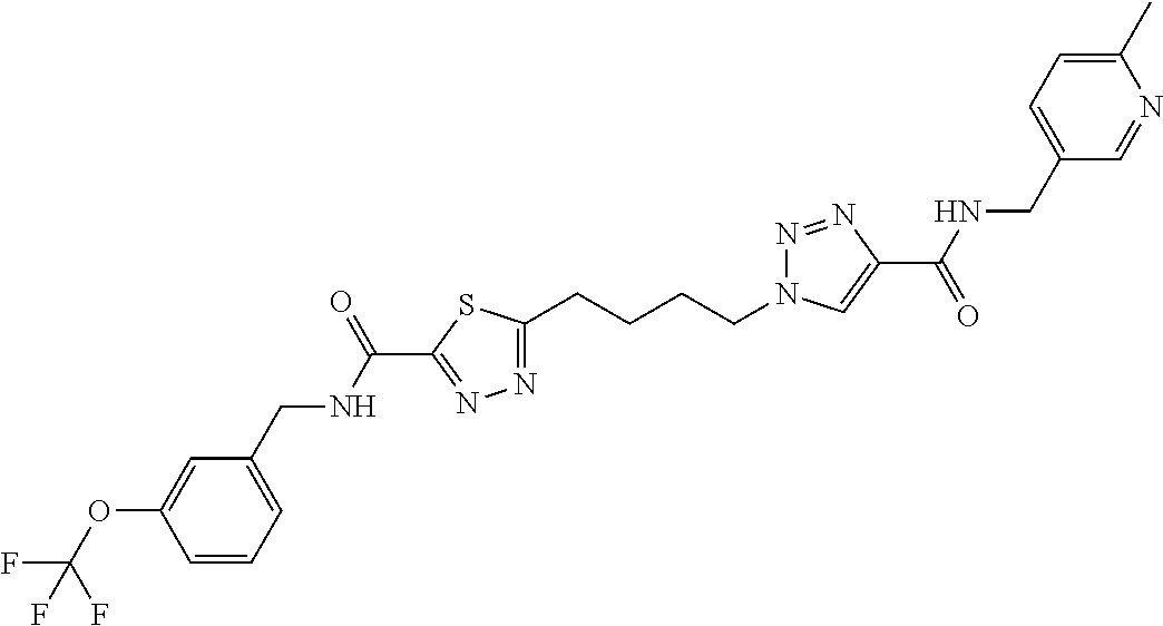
C1(CCCCN2N=NC(C(=O)NCC3=CC=C(C)N=C3)=C2)=NN=C(C(NCC2=CC=CC(OC(F)(F)F)=C2)=O)S1
